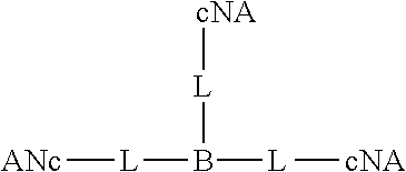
[ANc][L]B([L][cNA])[L][cNA]
